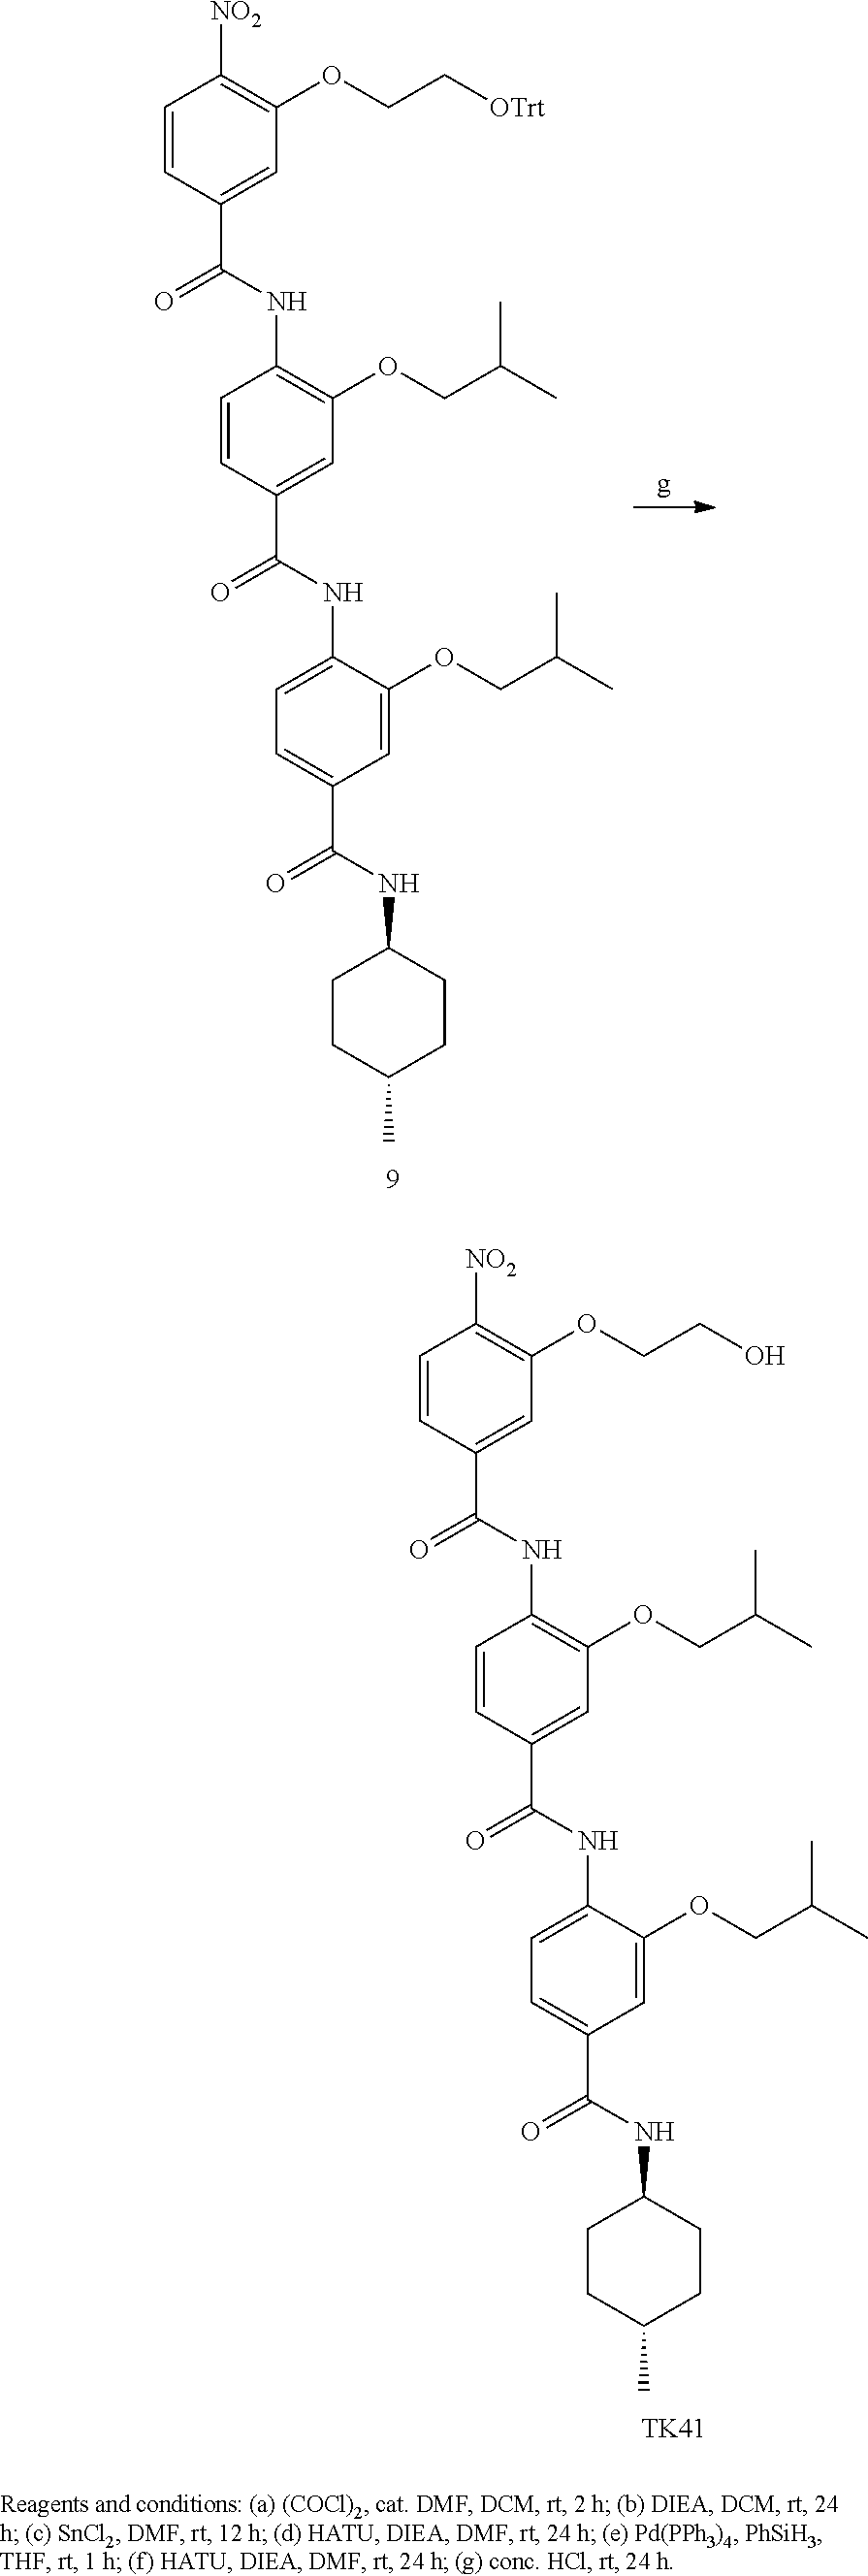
C1=CC(C(=O)NC2=C(OCC(C)C)C=C(C(NC3=CC=C(C(NC4CCC(C)CC4)=O)C=C3OCC(C)C)=O)C=C2)=CC(OCC[OTrt])=C1[NO2].C1=CC(C(=O)NC2=C(OCC(C)C)C=C(C(NC3=CC=C(C(NC4CCC(C)CC4)=O)C=C3OCC(C)C)=O)C=C2)=CC(OCCO)=C1[NO2].[TK41]
